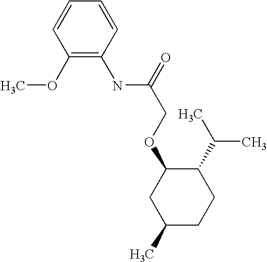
O(C1CC(C)CCC1C(C)C)CC(NC1=C(OC)C=CC=C1)=O
